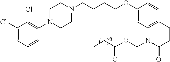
C1(Cl)=CC=CC(N2CCN(CCCCOC3=CC4=C(C=C3)CCC(=O)N4C(OC(=O)CC)C)CC2)=C1Cl
